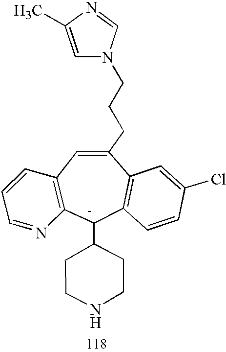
C1(CCCN2C=C(C)N=C2)=CC2=C([C-](C3CCNCC3)C3=C1C=C(Cl)C=C3)N=CC=C2
